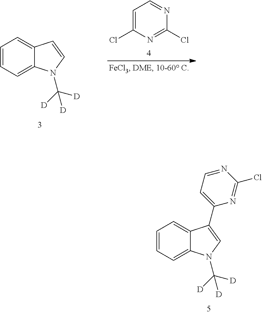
C1=CC=C2C(=C1)C(C1=CC=NC(Cl)=N1)=CN2C([D])([D])[D].C1=CC=C2C(=C1)C=CN2C([D])([D])[D].C1=C(Cl)N=C(Cl)N=C1
